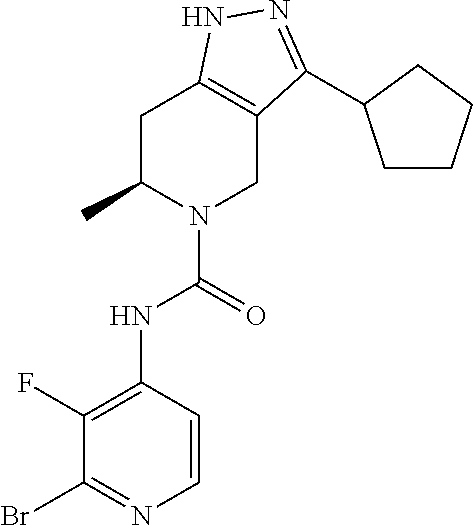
C1C(C)N(C(NC2=C(F)C(Br)=NC=C2)=O)CC2=C1NN=C2C1CCCC1
